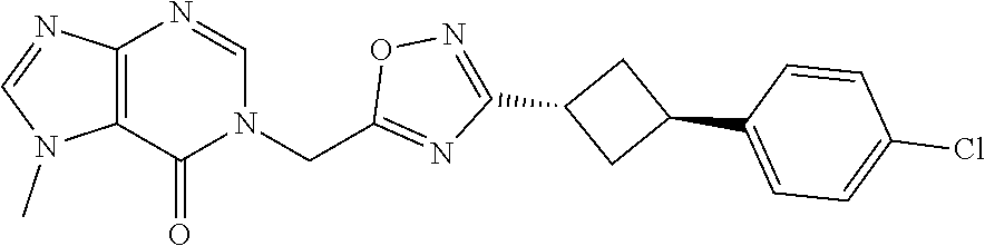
C12=C(C(=O)N(CC3=NC(C4CC(C5=CC=C(Cl)C=C5)C4)=NO3)C=N1)N(C)C=N2
